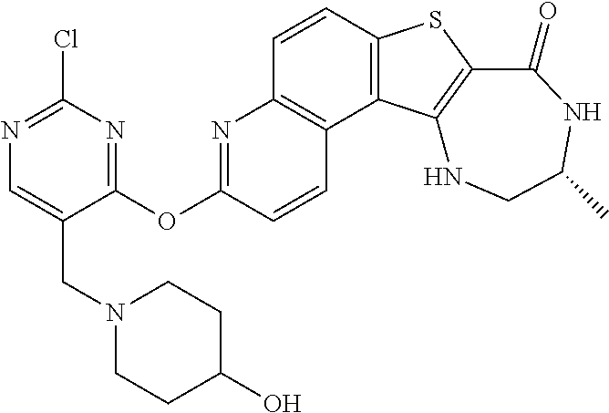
C1=CC2=C(C3=C1N=C(OC1=NC(Cl)=NC=C1CN1CCC(O)CC1)C=C3)C1=C(S2)C(=O)NC(C)CN1
